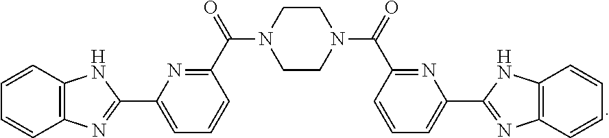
C1=CC2=C(C=C1)N=C(C1=CC=CC(C(=O)N3CCN(C(=O)C4=NC(C5=NC6=C(N5)C=CC=C6)=CC=C4)CC3)=N1)N2
